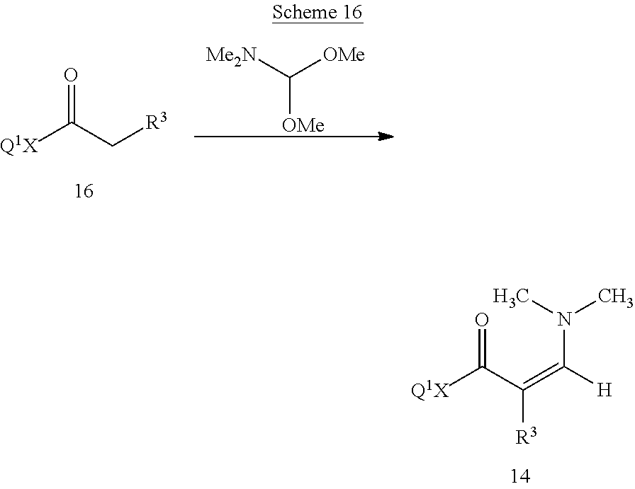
O=C(C(=C(N(C)C)[H])[R3])[Q1X].O=C(C[R3])[Q1X].C([OMe])([Me2N])[OMe]
